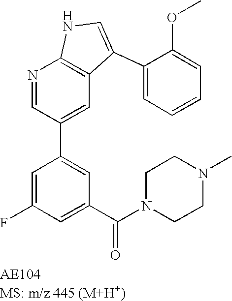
N1=CC(C2=CC(C(N3CCN(C)CC3)=O)=CC(F)=C2)=CC2=C1NC=C2C1=CC=CC=C1OC
